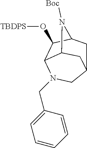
C12CC3C(O[TBDPS])C(C(C1)N3[Boc])N(CC1=CC=CC=C1)C2
